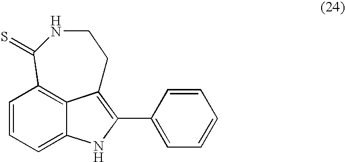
C12=CC=CC3=C1C(=C(C1=CC=CC=C1)N2)CCNC3=S
